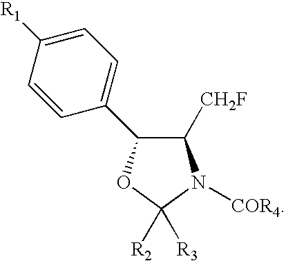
C1=CC(C2C([CH2F])N([COR4])C([R2])([R3])O2)=CC=C1[R1]
